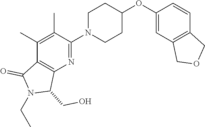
C1(C)=C(C)C(N2CCC(OC3=CC4=C(C=C3)COC4)CC2)=NC2=C1C(=O)N(CC)C2CO
